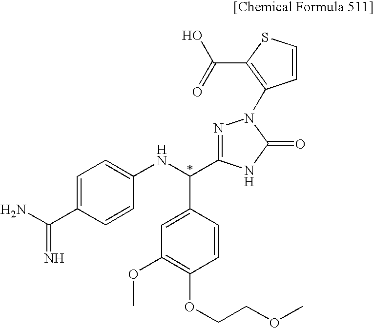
C1=C(C(N)=N)C=CC(NC(C2=CC(OC)=C(OCCOC)C=C2)C2=NN(C3=C(C(O)=O)SC=C3)C(=O)N2)=C1
